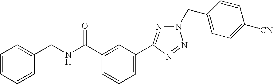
C1=CC=CC(CNC(C2=CC(C3=NN(CC4=CC=C([CN])C=C4)N=N3)=CC=C2)=O)=C1
